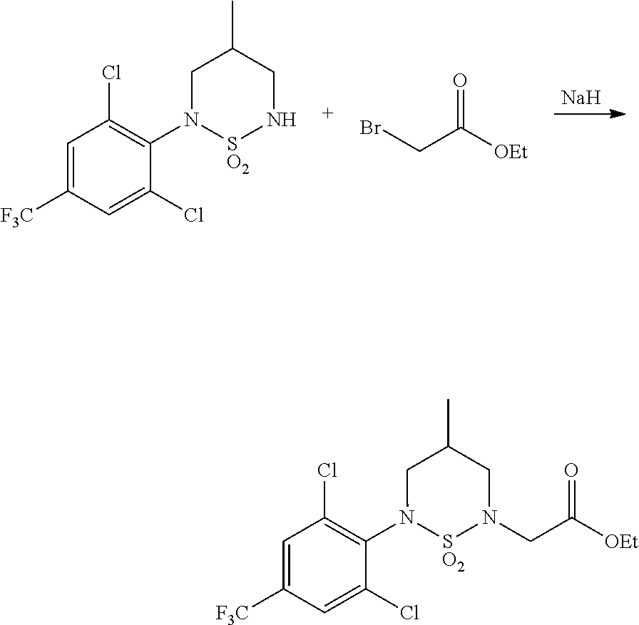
[Na].C1=C([F3C])C=C(Cl)C(N2[SO2]NCC(C)C2)=C1Cl.BrCC([OEt])=O.C1=C([F3C])C=C(Cl)C(N2[SO2]N(CC([OEt])=O)CC(C)C2)=C1Cl
